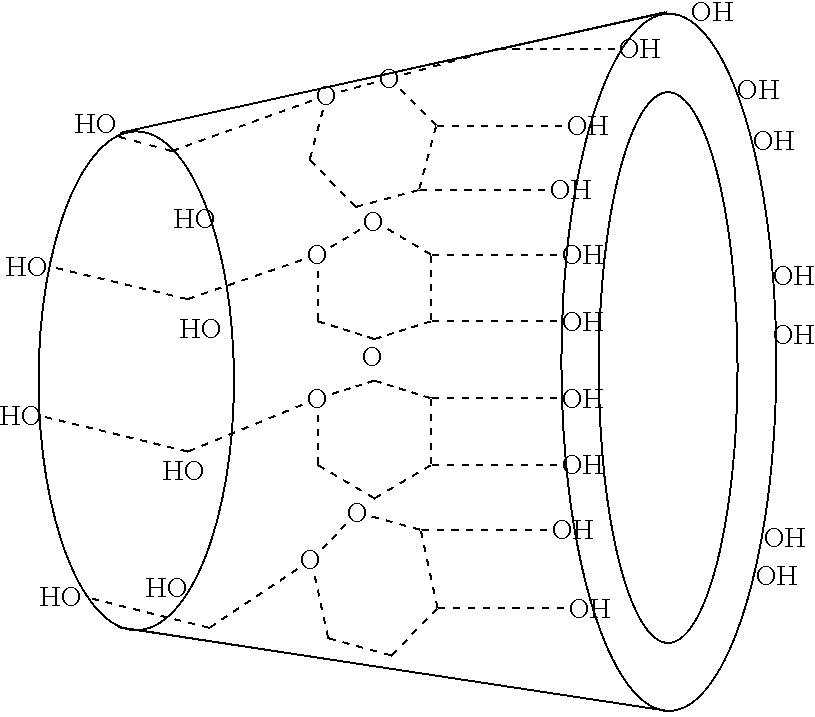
O.O.O.O.O.O.O.O.C1CC(O)C(O)O(CO)O1CC.C1CC(O)C(O)OO1CC.C1CC(O)C(O)CO1CC.C1CC(O)C(O)OO1CC.O.O.O.O.O.O.O.O
